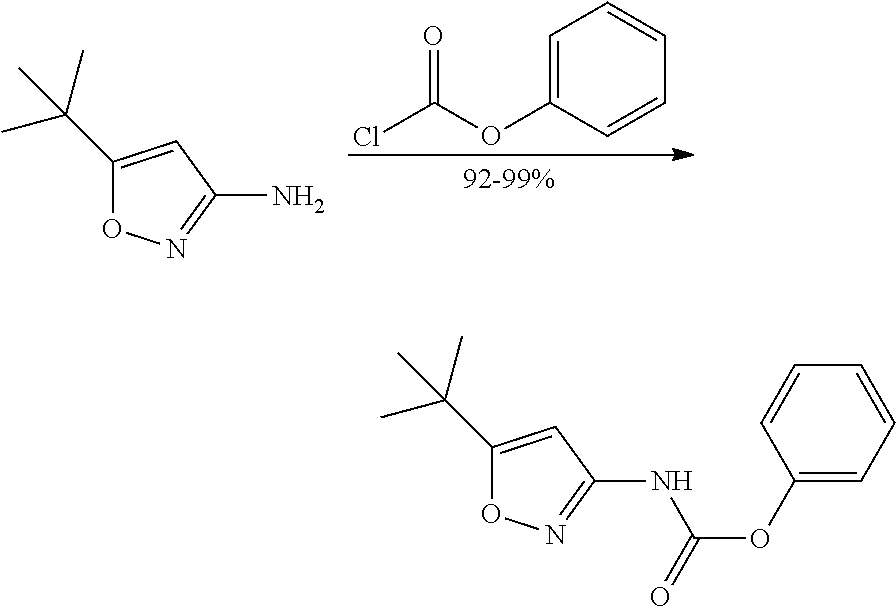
C1=C(OC(Cl)=O)C=CC=C1.C1(C(C)(C)C)=CC(N)=NO1.C1(C(C)(C)C)=CC(NC(OC2=CC=CC=C2)=O)=NO1
